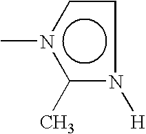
c1n([H])-c(C)n(C)c-1
